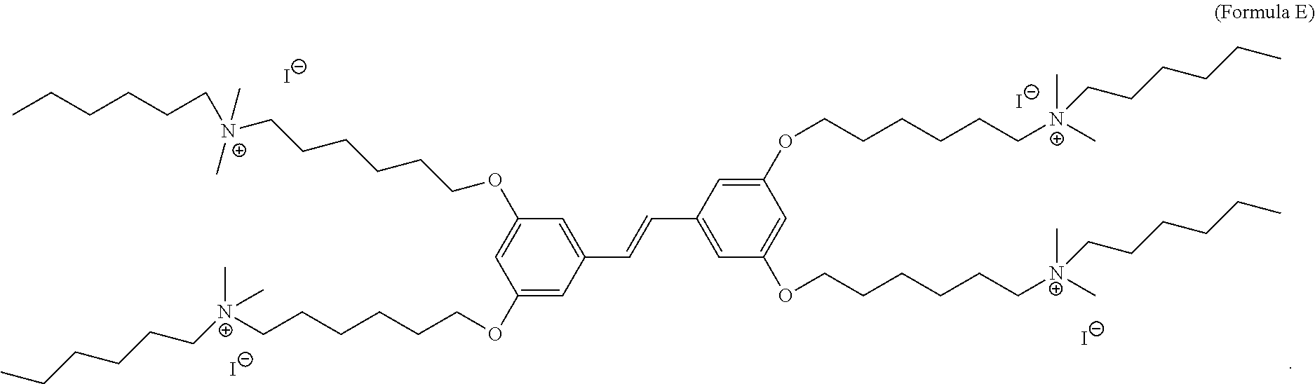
[I-].[I-].[I-].[I-].C1(OCCCCCC[N+](C)(C)CCCCCC)=CC(C=CC2=CC(OCCCCCC[N+](C)(C)CCCCCC)=CC(OCCCCCC[N+](C)(C)CCCCCC)=C2)=CC(OCCCCCC[N+](CCCCCC)(C)C)=C1
